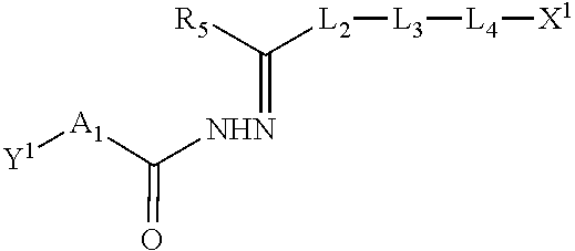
[Y1][A1]C([NHN]=C([L2][L3][L4][X1])[R5])=O
